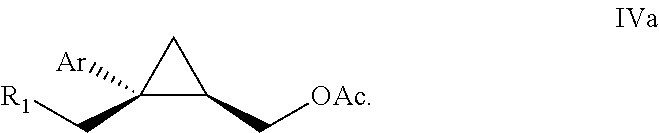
[Ar]C1(C[R1])CC1C[OAc]
